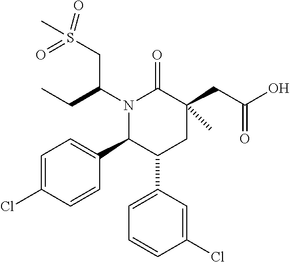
N1(C(CS(=O)(=O)C)CC)C(C2=CC=C(Cl)C=C2)C(C2=CC=CC(Cl)=C2)CC(CC(O)=O)(C)C1=O
